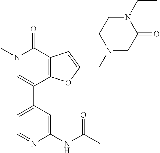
C1=C(C2=CN(C)C(=O)C3=C2OC(CN2CC(=O)N(CC)CC2)=C3)C=C(NC(C)=O)N=C1
